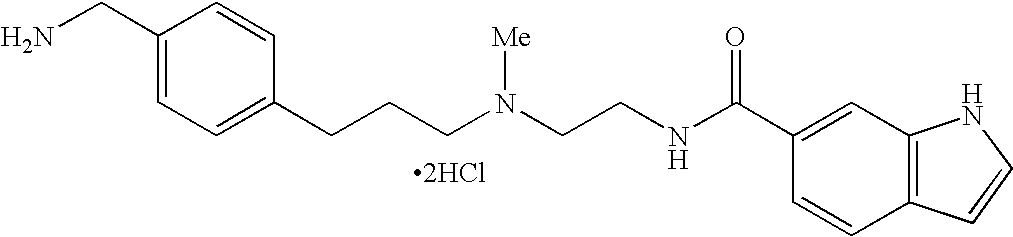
[2HCl].C1(CN)=CC=C(CCCN(CCNC(C2=CC3=C(C=C2)C=CN3)=O)[Me])C=C1
